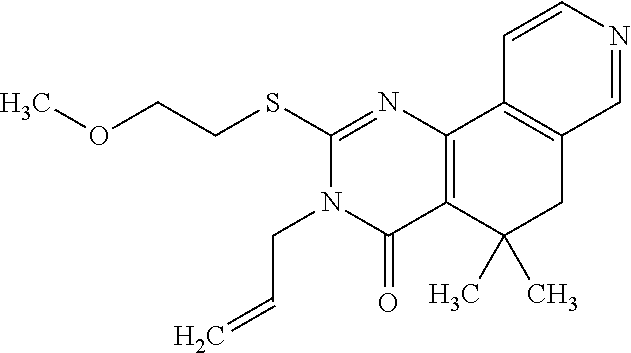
C12=C(C(C)(C)CC3=C1C=CN=C3)C(=O)N(CC=C)C(SCCOC)=N2
